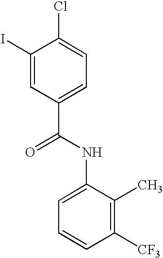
C1(I)=CC(C(NC2=CC=CC([CF3])=C2C)=O)=CC=C1Cl
